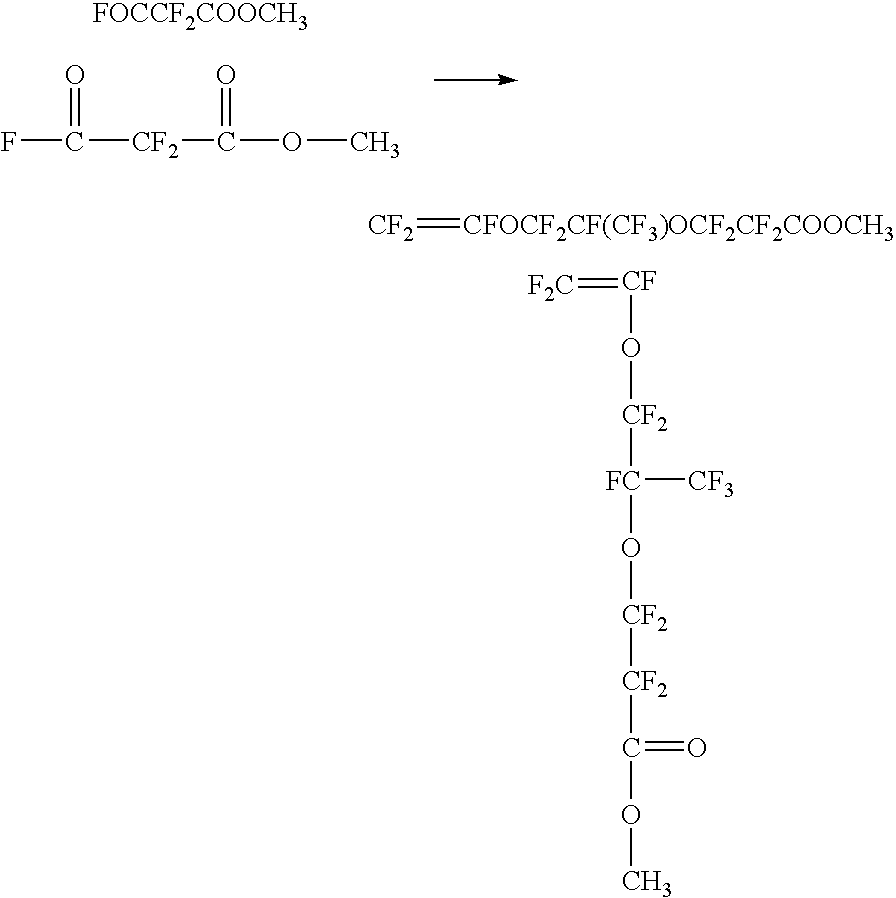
[CF2]=[CFOCF2CF(CF3)OCF2CF2COOCH3].[CF](O[CF2][FC](O[CF2][CF2]C(OC)=O)[CF3])=[F2C].FC(=O)[CF2]C(OC)=O.[FOCCF2COOCH3]
